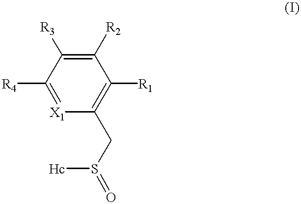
C1([R2])=C([R3])C([R4])=[X1]C(CS(=O)[Hc])=C1[R1]
